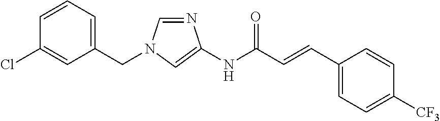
C1(CN2C=NC(NC(C=CC3=CC=C([CF3])C=C3)=O)=C2)=CC=CC(Cl)=C1
